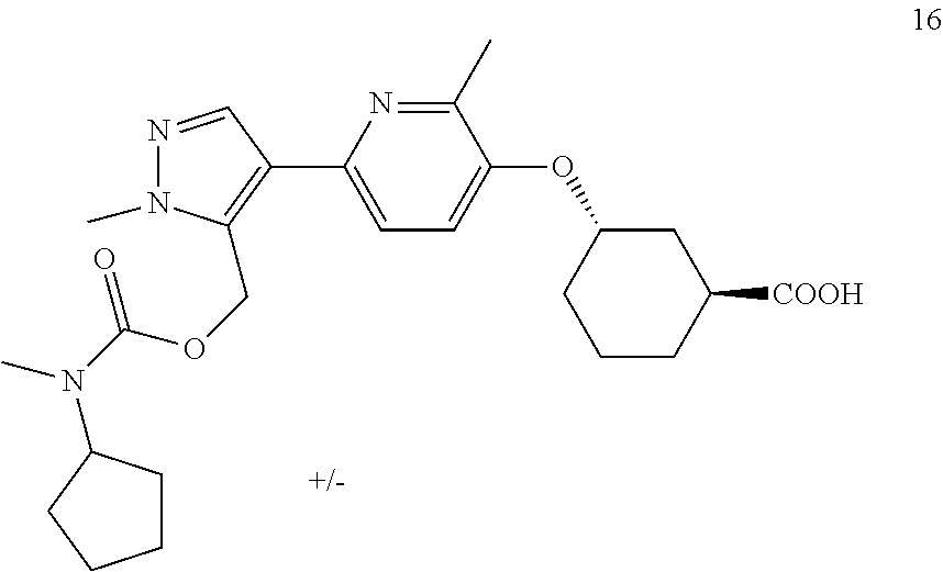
C1(C)=NC(C2=C(COC(N(C)C3CCCC3)=O)N(C)N=C2)=CC=C1OC1CCCC([COOH])C1
